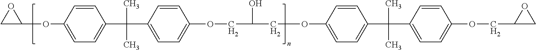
C1C(OC2=CC=C(C(C3=CC=C(OCC(COC4=CC=C(C(C5=CC=C(OCC6CO6)C=C5)(C)C)C=C4)O)C=C3)(C)C)C=C2)O1
